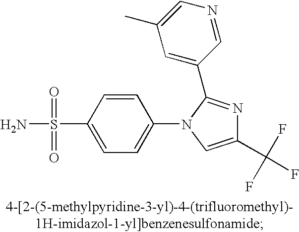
C1=CC(S(N)(=O)=O)=CC=C1N1C=C(C(F)(F)F)N=C1C1=CC(C)=CN=C1
